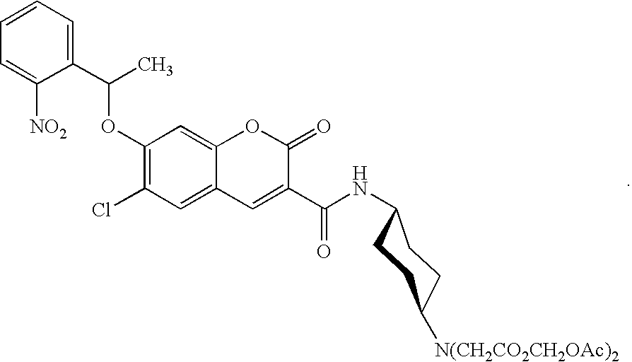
C1(OC(C)C2=CC=CC=C2[NO2])=C(Cl)C=C2C(=C1)OC(=O)C(C(NC1CCC([N(CH2CO2CH2OAc)2])CC1)=O)=C2
